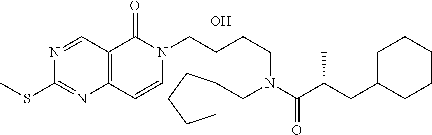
C12=C(C(=O)N(CC3(O)C4(CN(C(=O)C(CC5CCCCC5)C)CC3)CCCC4)C=C1)C=NC(SC)=N2
